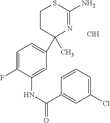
C1(C)(C2=CC=C(F)C(NC(C3=CC(Cl)=CC=C3)=O)=C2)N=C(N)SCC1.Cl
